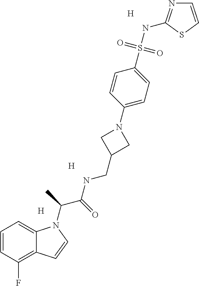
[H].[H].[H].C1=CC(F)=C2C(=C1)N(C(C(NCC1CN(C3=CC=C(S(NC4=NC=CS4)(=O)=O)C=C3)C1)=O)C)C=C2
